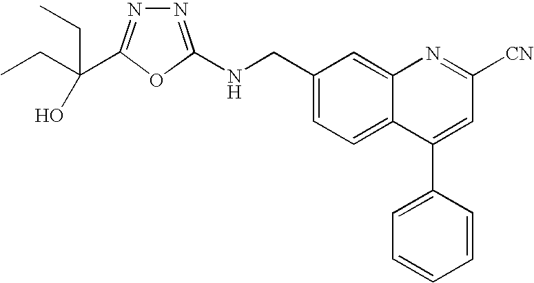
C1(CNC2=NN=C(C(CC)(CC)O)O2)=CC=C2C(=C1)N=C([CN])C=C2C1=CC=CC=C1
